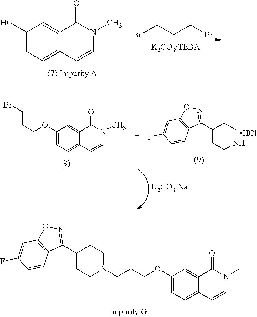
BrCCCBr.C1(O)=CC=C2C(=C1)C(=O)N(C)C=C2.C1(C2=NOC3=C2C=CC(F)=C3)CCNCC1.Cl.C1(OCCCBr)=CC=C2C(=C1)C(=O)N(C)C=C2.C1(C2=NOC3=C2C=CC(F)=C3)CCN(CCCOC2=CC=C3C(=C2)C(=O)N(C)C=C3)CC1
